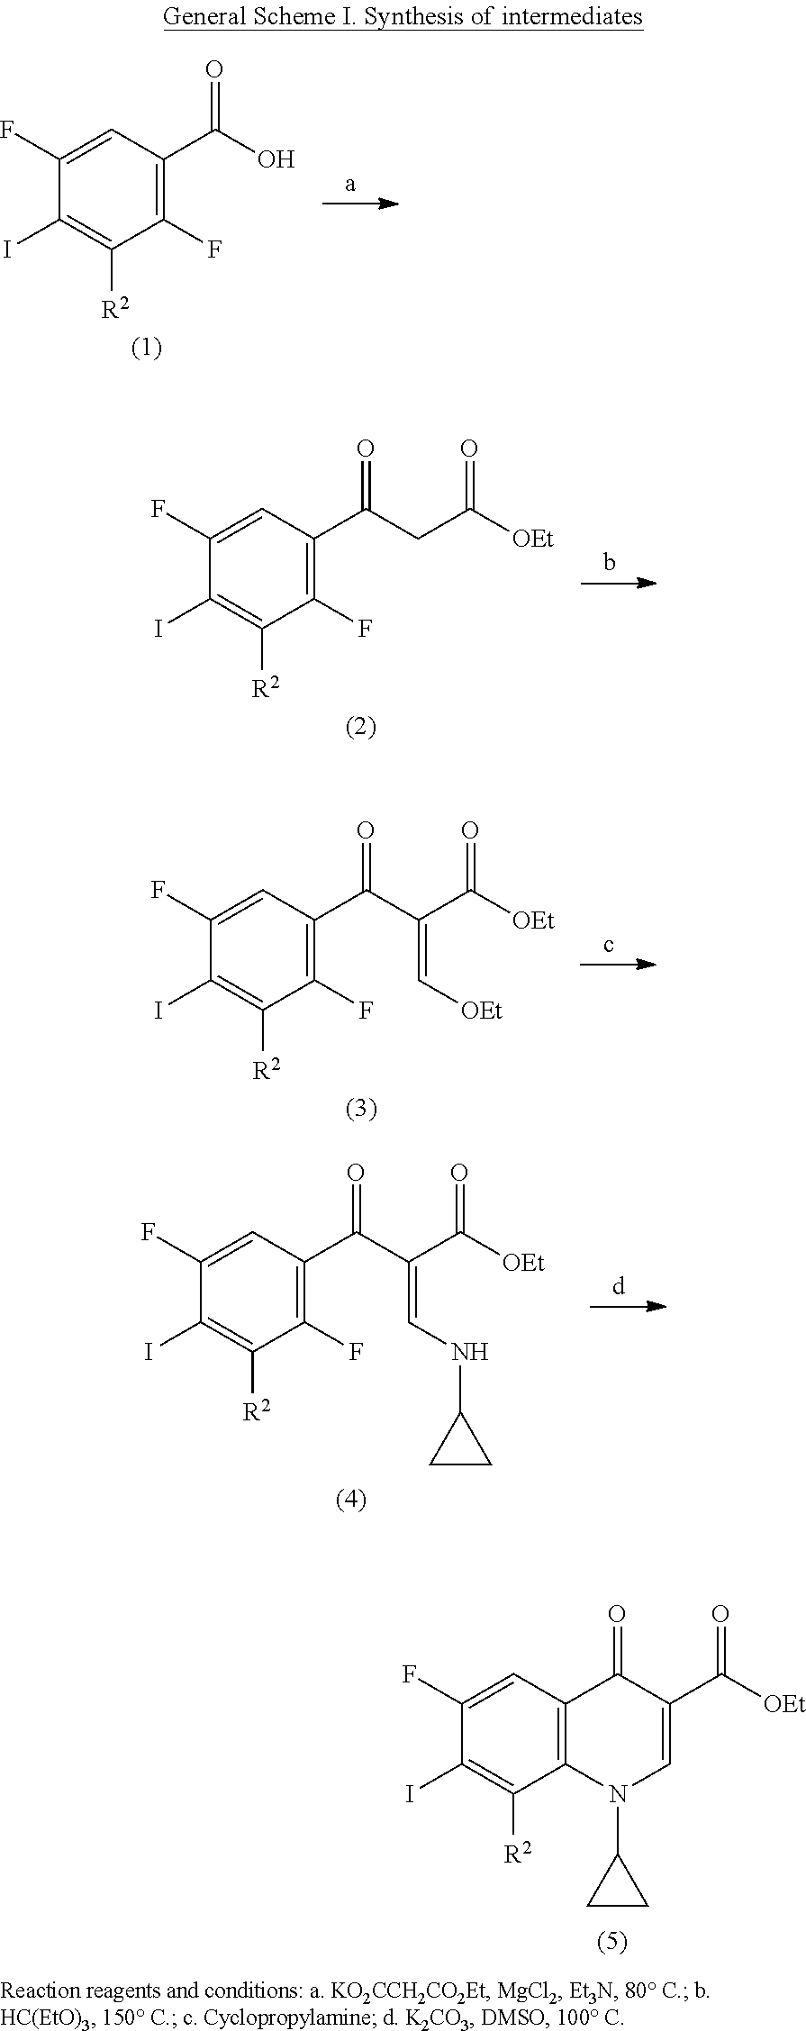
C1(F)=CC2=C(C([R2])=C1I)N(C1CC1)C=C(C([OEt])=O)C2=O.C1(F)=CC(C(O)=O)=C(F)C([R2])=C1I.C1(F)=CC(C(CC([OEt])=O)=O)=C(F)C([R2])=C1I.C1(F)=CC(C(C(C([OEt])=O)=CNC2CC2)=O)=C(F)C([R2])=C1I.C1(F)=CC(C(C(C([OEt])=O)=C[OEt])=O)=C(F)C([R2])=C1I
